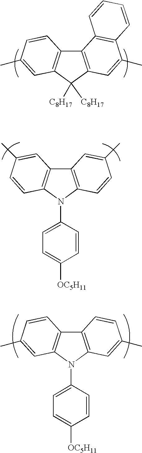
C12=C(N(C3=CC=C([OC5H11])C=C3)C3=C1C=C(C)C=C3)C=CC(C)=C2.C12=C(C([C8H17])([C8H17])C3=C1C=CC(C)=C3)C=C(C)C1=C2C=CC=C1.C12=C(N(C3=CC=C([OC5H11])C=C3)C3=C1C=CC(C)=C3)C=C(C)C=C2
